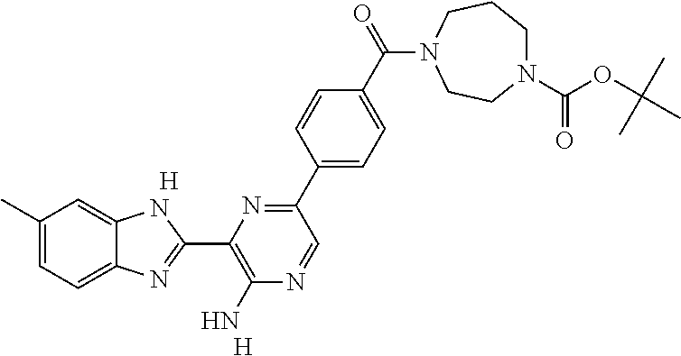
C1(C)=CC=C2C(=C1)NC(C1=C(N)N=CC(C3=CC=C(C(=O)N4CCN(C(OC(C)(C)C)=O)CCC4)C=C3)=N1)=N2.[H].[H]
